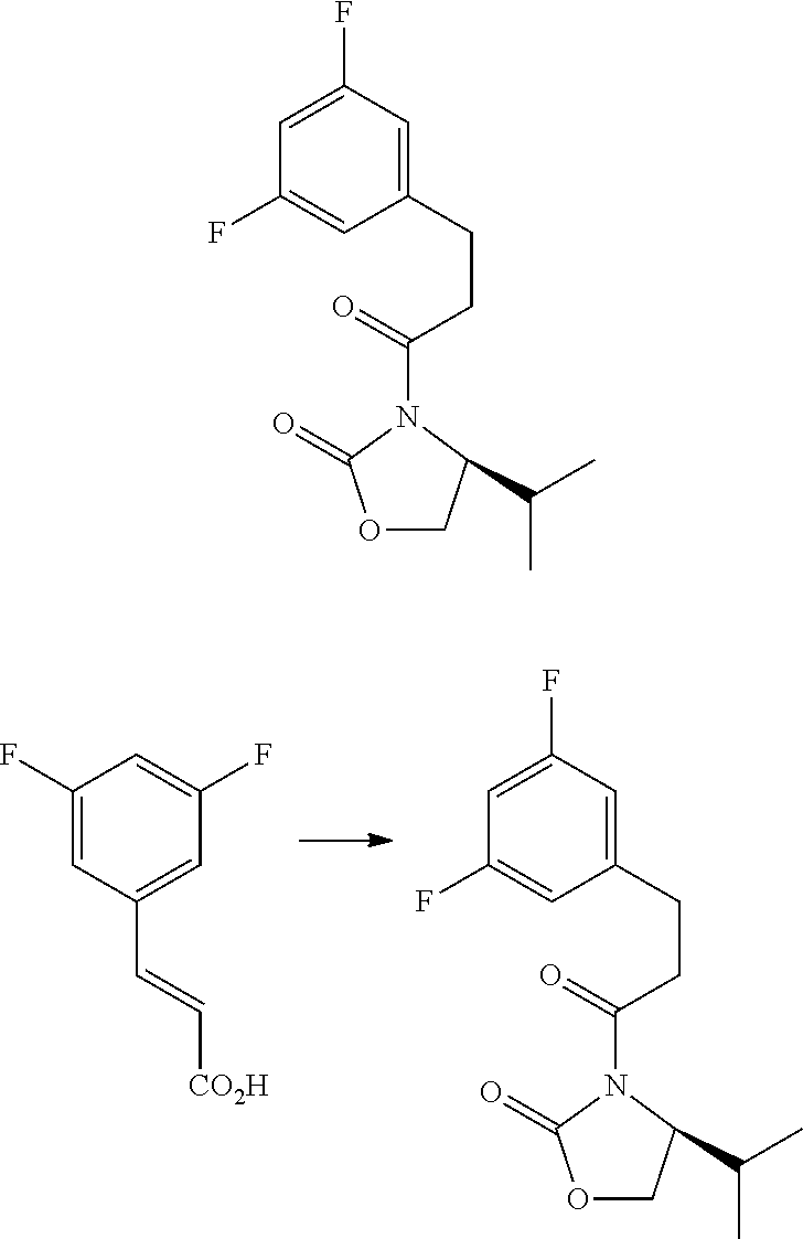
C1=C(F)C=C(CCC(=O)N2C(=O)OCC2C(C)C)C=C1F.C1(F)=CC(C=C[CO2H])=CC(F)=C1.C1=C(F)C=C(CCC(=O)N2C(=O)OCC2C(C)C)C=C1F
